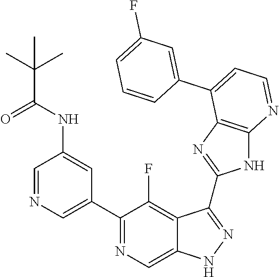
C1=NC=C(C2=NC=C3C(=C2F)C(C2=NC4=C(N2)N=CC=C4C2=CC(F)=CC=C2)=NN3)C=C1NC(=O)C(C)(C)C
